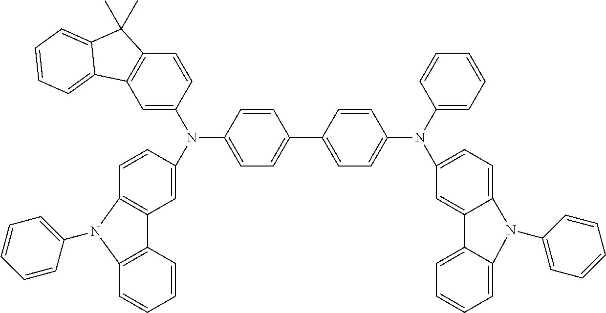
C1=C(N(C2=CC3=C(C=C2)N(C2=CC=CC=C2)C2=C3C=CC=C2)C2=CC=C(C3=CC=C(N(C4=CC=C5C(=C4)C4=CC=CC=C4N5C4=CC=CC=C4)C4=CC=CC=C4)C=C3)C=C2)C=CC2=C1C1=CC=CC=C1C2(C)C
